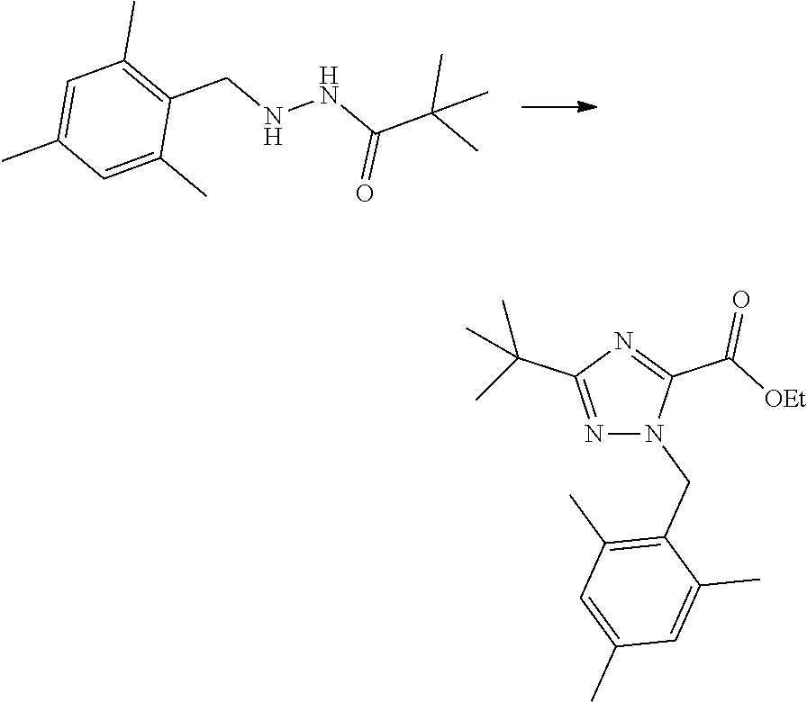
C1=C(C)C=C(C)C(CNNC(C(C)(C)C)=O)=C1C.N1=C(C(C)(C)C)N=C(C([OEt])=O)N1CC1=C(C)C=C(C)C=C1C
